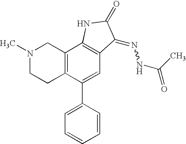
N1(C)CCC2=C(C1)C1=C(C=C2C2=CC=CC=C2)C(=NNC(=O)C)C(=O)N1
